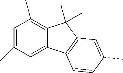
C1=C(C)C=C2C(=C1C)C(C)(C)C1=C2C=CC(C)=C1
